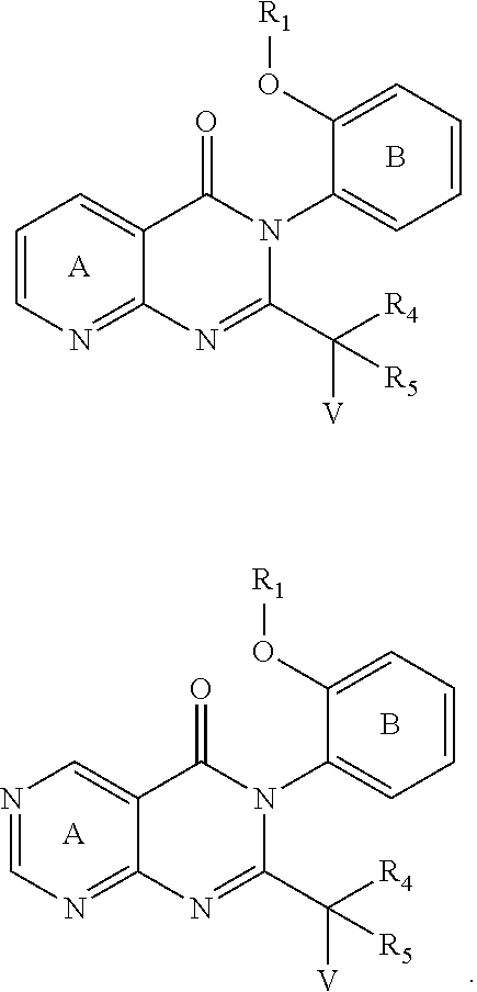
C1=CC=C(O[R1])C(N2C(=O)C3=CC=CN=C3N=C2C([R4])([V])[R5])=C1.B.[A].C1=CC=C(O[R1])C(N2C(=O)C3=CN=CN=C3N=C2C([R4])([V])[R5])=C1.B.[A]
